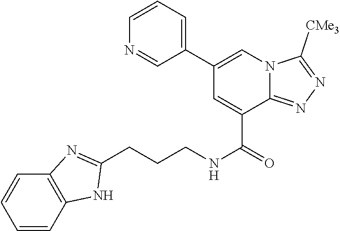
C(CCNC(=O)C1=CC(C2=CC=CN=C2)=CN2C1=NN=C2[CMe3])C1=NC2=C(C=CC=C2)N1
